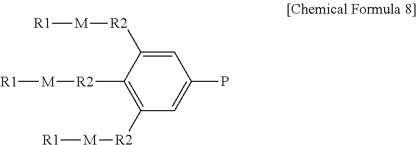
[R1][M][R2]C1=CC(P)=CC([R2][M][R1])=C1[R2][M][R1]
